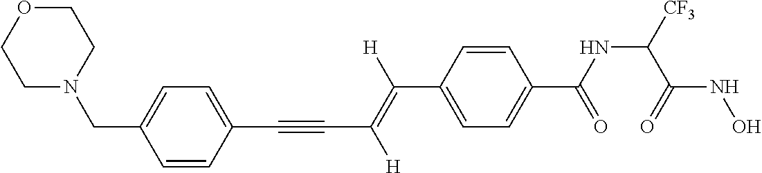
C(C1=CC=C(C(NC([CF3])C(NO)=O)=O)C=C1)(=C(C#CC1=CC=C(CN2CCOCC2)C=C1)[H])[H]
